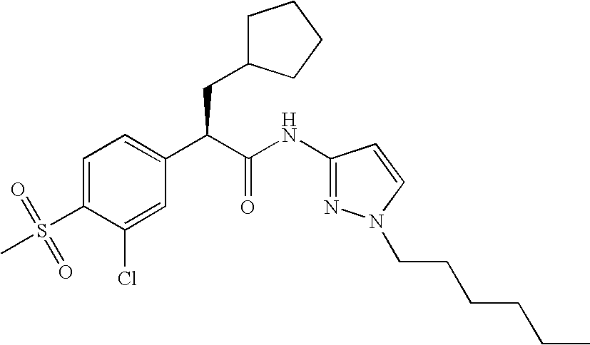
C1=C(S(=O)(C)=O)C(Cl)=CC(C(C(NC2=NN(CCCCCC)C=C2)=O)CC2CCCC2)=C1
